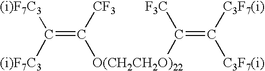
C(=C([CF3])[O(CH2CH2O)22]C(=C([C3F7(i)])[C3F7(i)])[F3C])([(i)F7C3])[(i)F7C3]
